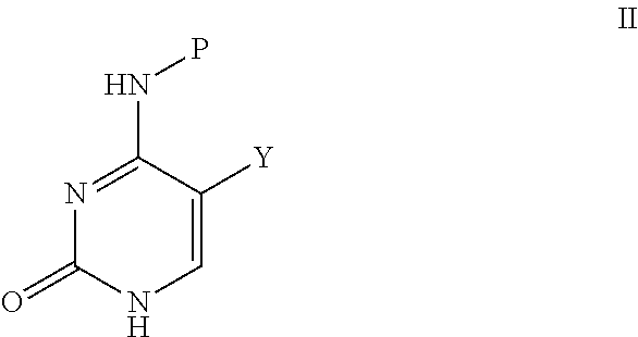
N1=C(NP)C([Y])=CNC1=O
